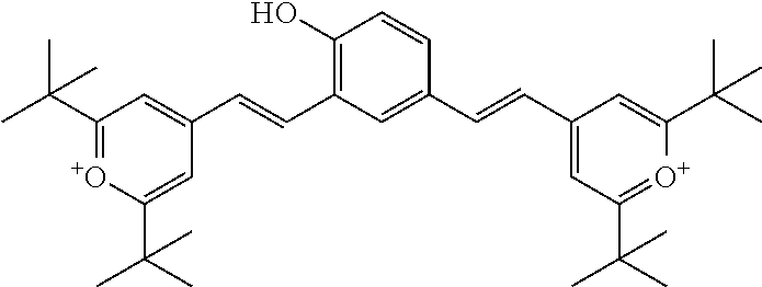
C1(O)=C(C=CC2=CC(C(C)(C)C)=[O+]C(C(C)(C)C)=C2)C=C(C=CC2=CC(C(C)(C)C)=[O+]C(C(C)(C)C)=C2)C=C1
